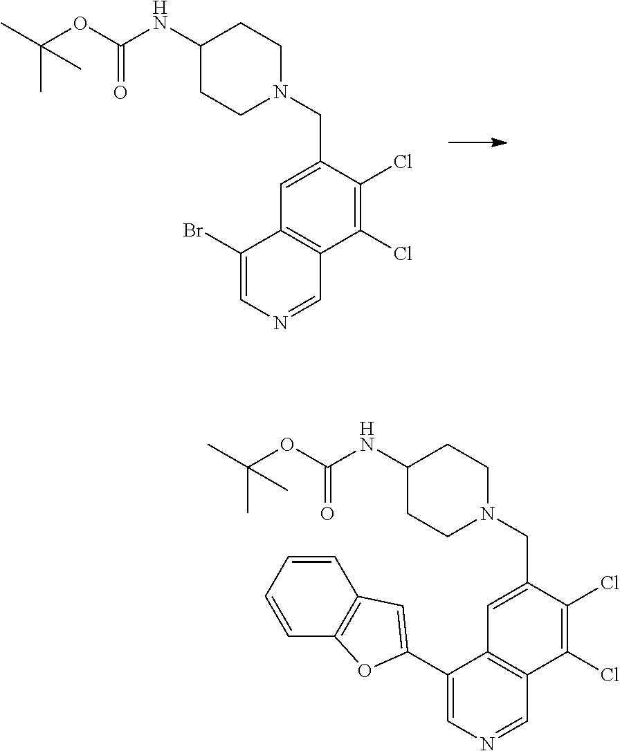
C1=C(CN2CCC(NC(OC(C)(C)C)=O)CC2)C(Cl)=C(Cl)C2=C1C(Br)=CN=C2.C1=C(CN2CCC(NC(OC(C)(C)C)=O)CC2)C(Cl)=C(Cl)C2=C1C(C1=CC3=C(C=CC=C3)O1)=CN=C2
